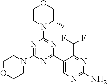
C1OCCN(C2=NC(N3C(C)COCC3)=NC(C3=CN=C(N)N=C3C(F)F)=N2)C1
